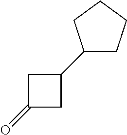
C1(=O)CC(C2CCCC2)C1
